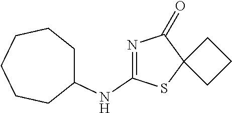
N(C1=NC(=O)C2(S1)CCC2)C1CCCCCC1
